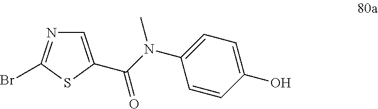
BrC1=NC=C(C(N(C2=CC=C(O)C=C2)C)=O)S1
